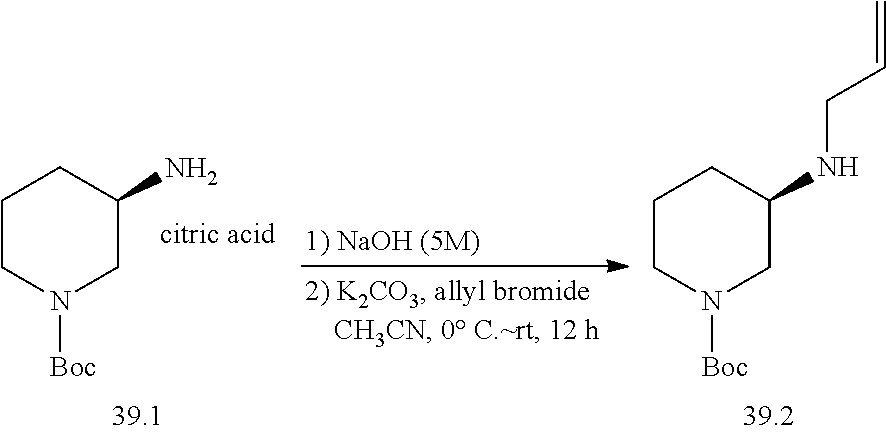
C1CN([Boc])CC(N)C1.C1CN([Boc])CC(NCC=C)C1
